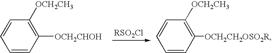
C1=CC([OCH2CH3])=C([OCH2CH2OSO2R])C=C1.C1=CC([OCH2CH3])=C([OCH2CHOH])C=C1
